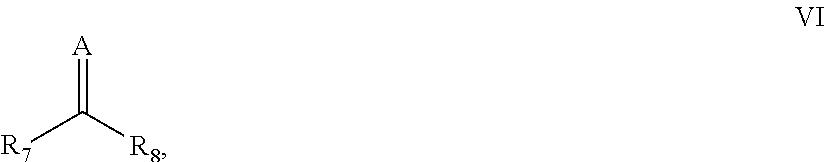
[R7]C([R8])=[A]
